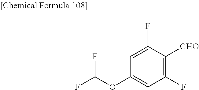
C1=C(F)C([CHO])=C(F)C=C1OC(F)F
